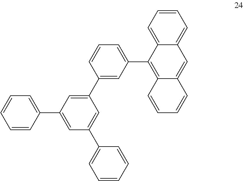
C1(C2=CC(C3=C4C(=CC5=CC=CC=C35)C=CC=C4)=CC=C2)=CC(C2=CC=CC=C2)=CC(C2=CC=CC=C2)=C1
